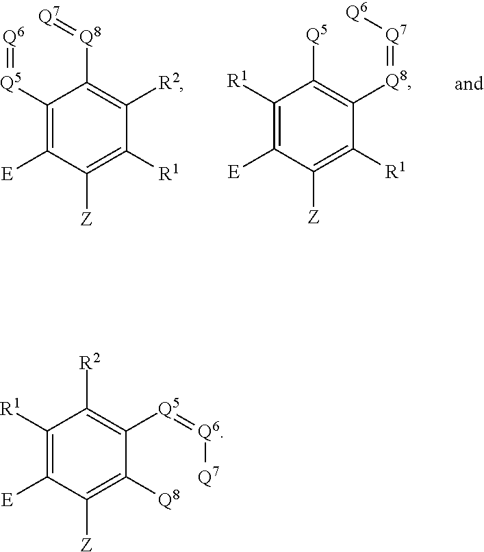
C1([R1])=C([E])C([Z])=C([R1])C([Q8]=[Q7][Q6])=C1[Q5].C1([Q5]=[Q6])=C([E])C([Z])=C([R1])C([R2])=C1[Q8]=[Q7].C1([R1])=C([E])C([Z])=C([Q8])C([Q5]=[Q6][Q7])=C1[R2]
